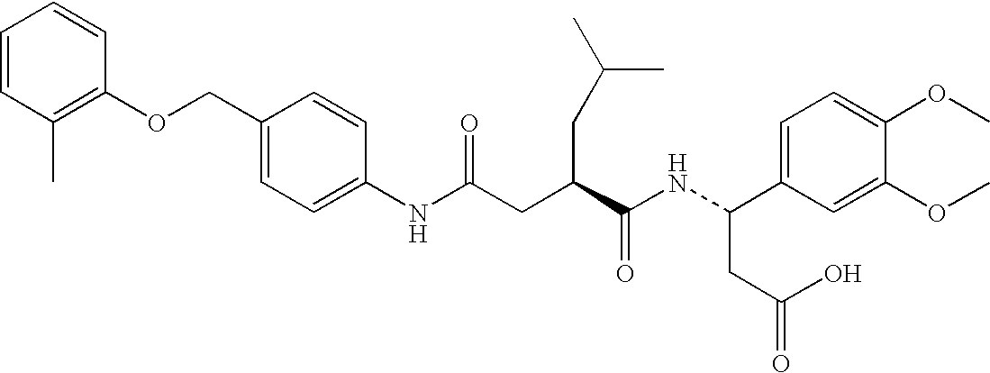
C1=C(NC(CC(C(NC(C2=CC=C(OC)C(OC)=C2)CC(=O)O)=O)CC(C)C)=O)C=CC(COC2=C(C)C=CC=C2)=C1
